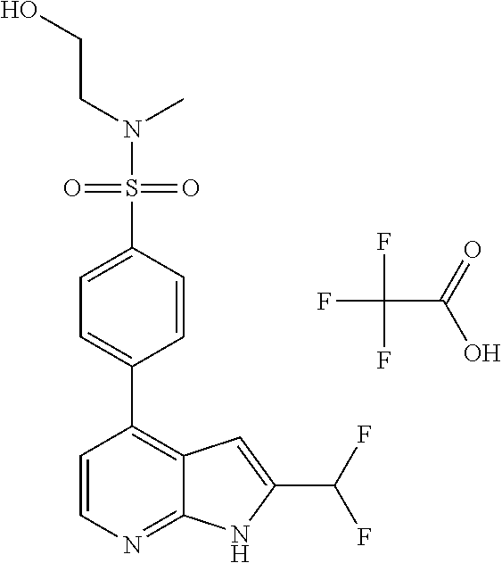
O=S(=O)(N(CCO)C)C1=CC=C(C2=C3C(=NC=C2)NC(C(F)F)=C3)C=C1.FC(F)(F)C(=O)O
